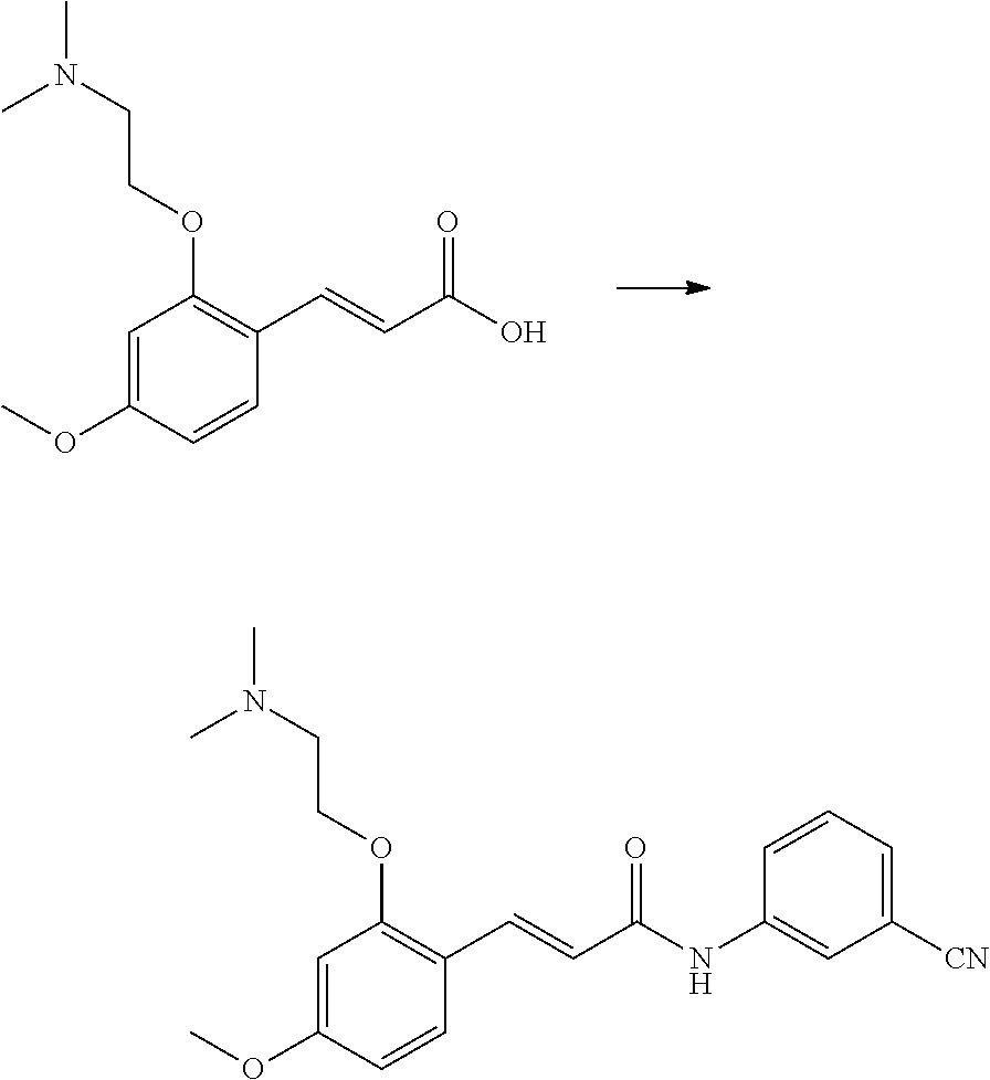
C1=C(OC)C=CC(C=CC(O)=O)=C1OCCN(C)C.C1=C(OC)C=CC(C=CC(NC2=CC([CN])=CC=C2)=O)=C1OCCN(C)C
